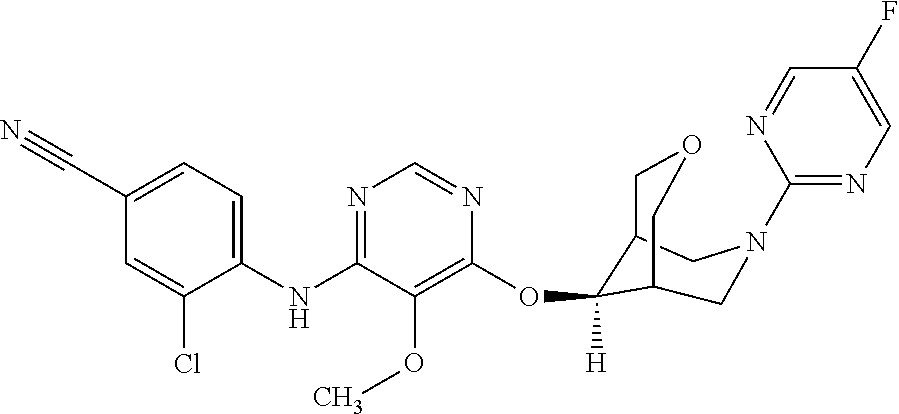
C1(NC2=NC=NC(OC3([H])C4COCC3CN(C3=NC=C(F)C=N3)C4)=C2OC)=CC=C(C#N)C=C1Cl
